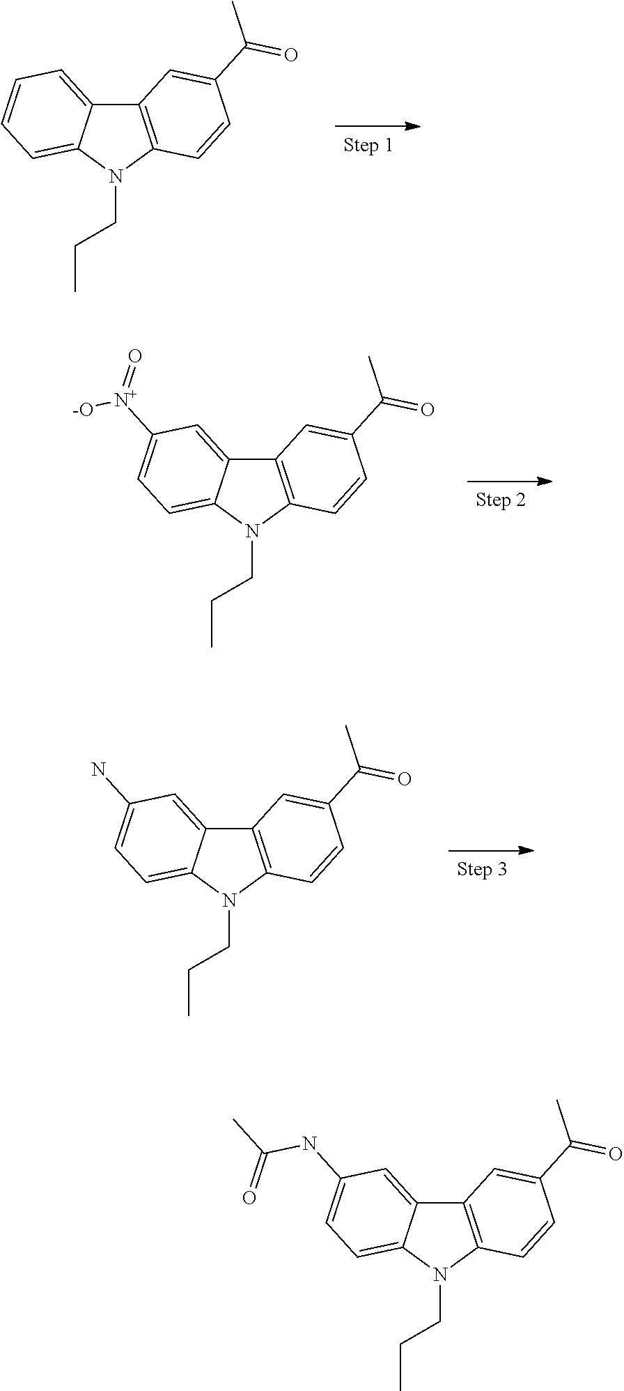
C12=C(N(CCC)C3=CC=CC=C13)C=CC(C(C)=O)=C2.C12=C(N(CCC)C3=CC=C([N+](=O)[-O])C=C13)C=CC(C(C)=O)=C2.C12=C(N(CCC)C3=CC=C(N)C=C13)C=CC(C(C)=O)=C2.C12=C(N(CCC)C3=CC=C(NC(C)=O)C=C13)C=CC(C(C)=O)=C2
